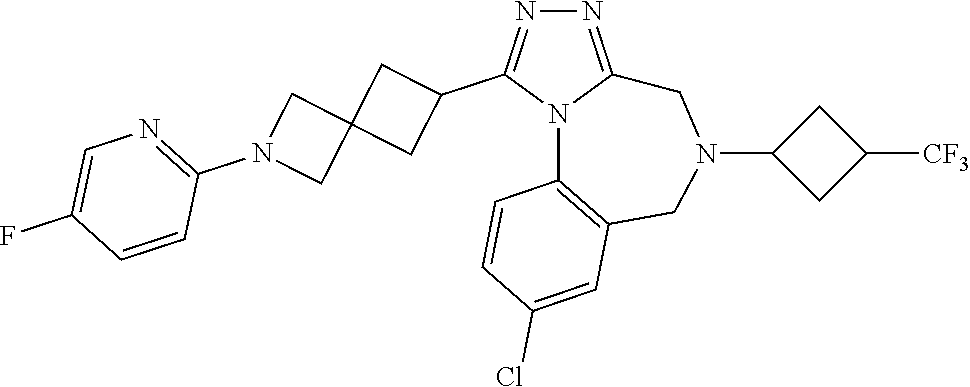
N1=C2N(C(C3CC4(C3)CN(C3=NC=C(F)C=C3)C4)=N1)C1=C(CN(C3CC([CF3])C3)C2)C=C(Cl)C=C1
